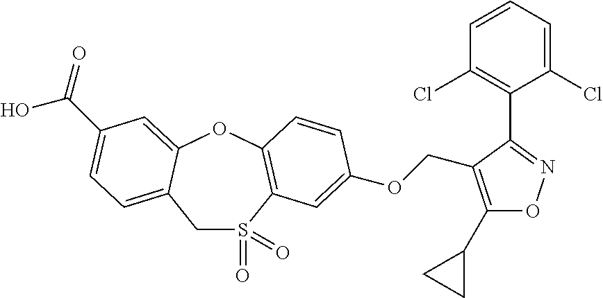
C1S(=O)(=O)C2=C(OC3=CC(C(O)=O)=CC=C13)C=CC(OCC1=C(C3CC3)ON=C1C1=C(Cl)C=CC=C1Cl)=C2
